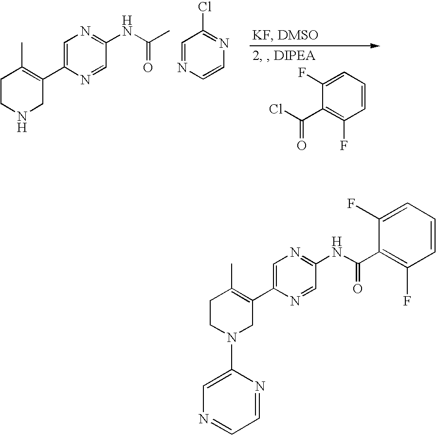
C1CNCC(C2=CN=C(NC(C)=O)C=N2)=C1C.N1=CC(Cl)=NC=C1.C1(F)=CC=CC(F)=C1C(Cl)=O.C1CN(C2=CN=CC=N2)CC(C2=CN=C(NC(C3=C(F)C=CC=C3F)=O)C=N2)=C1C
